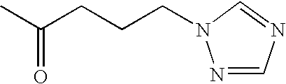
CC(CCCN1N=CN=C1)=O
